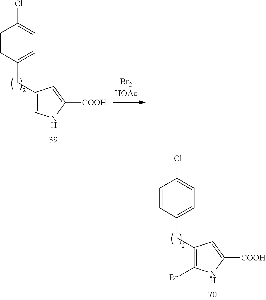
C1=CC(CC2=CNC([COOH])=C2)=CC=C1Cl.C1=CC(CC2=C(Br)NC([COOH])=C2)=CC=C1Cl
